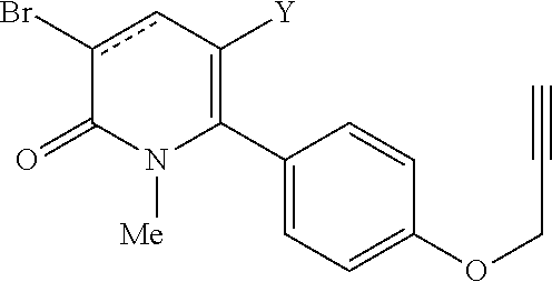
C1(C2=C([Y])cc(Br)C(=O)N2[Me])=CC=C(OCC#C)C=C1
